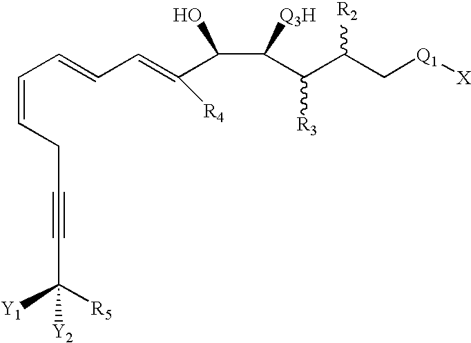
C(=CCC#CC([R5])([Y1])[Y2])C=CC=C([R4])C(C([Q3H])C([R3])C([R2])C[Q1][X])O
